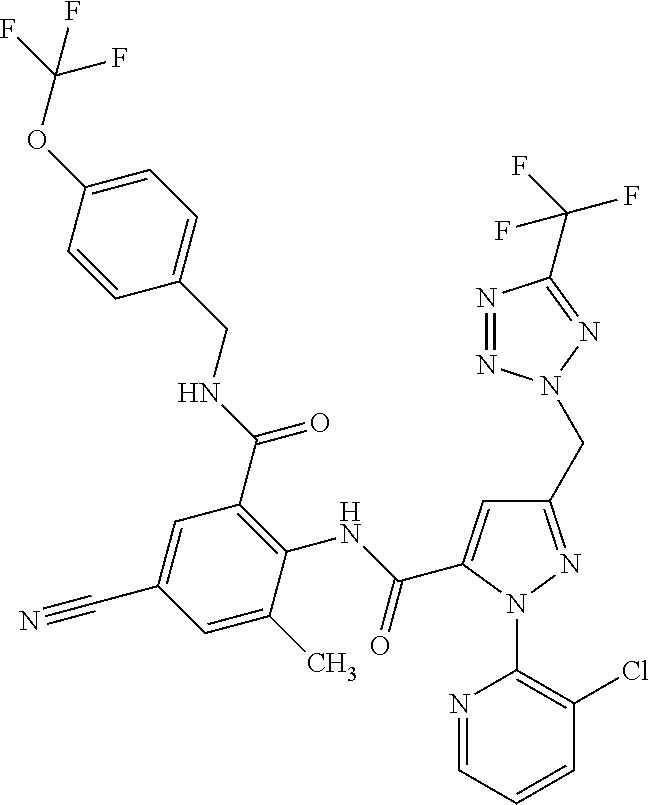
C1=CC(OC(F)(F)F)=CC=C1CNC(C1=C(NC(=O)C2=CC(CN3N=NC(C(F)(F)F)=N3)=NN2C2=C(Cl)C=CC=N2)C(C)=CC(C#N)=C1)=O
